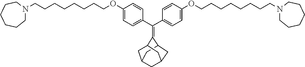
C(C1=CC=C(OCCCCCCCCN2CCCCCC2)C=C1)(C1=CC=C(OCCCCCCCCN2CCCCCC2)C=C1)=C1C2CC3CC(C2)CC1C3
